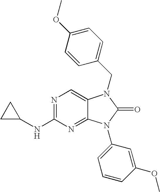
N1=C(NC2CC2)N=C2C(=C1)N(CC1=CC=C(OC)C=C1)C(=O)N2C1=CC=CC(OC)=C1
